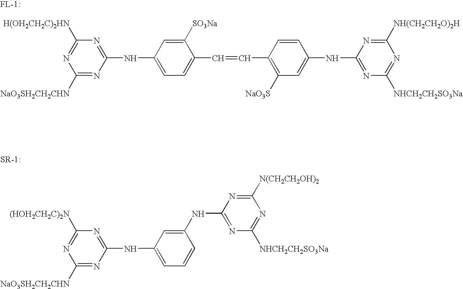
C1([NaO3SH2CH2CHN])=NC(NC2=CC=C(C=CC3=C([NaO3S])C=C(NC4=NC([NHCH2CH2SO3Na])=NC([NH(CH2CH2O)2H])=N4)C=C3)C([SO3Na])=C2)=NC([H(OH2CH2C)2HN])=N1.C1([NaO3SH2CH2CHN])=NC(NC2=CC=CC(NC3=NC([NHCH2CH2SO3Na])=NC([N(CH2CH2OH)2])=N3)=C2)=NC([(HOH2CH2C)2N])=N1
